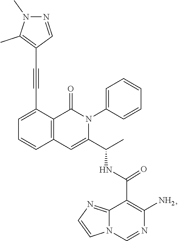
C1=C(C#CC2=C(C)N(C)N=C2)C2=C(C=C1)C=C(C(C)NC(C1=C(N)N=CN3C1=NC=C3)=O)N(C1=CC=CC=C1)C2=O
